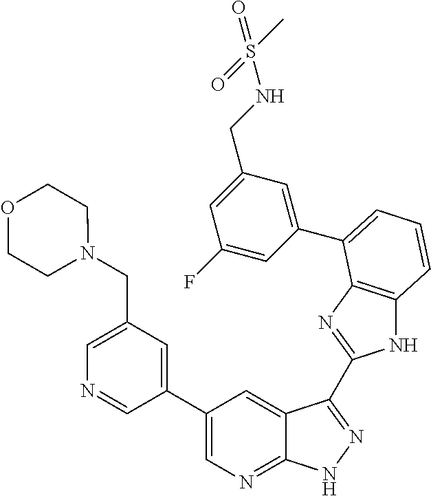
C1(C2=CN=C3C(=C2)C(C2=NC4=C(N2)C=CC=C4C2=CC(CNS(C)(=O)=O)=CC(F)=C2)=NN3)=CC(CN2CCOCC2)=CN=C1
